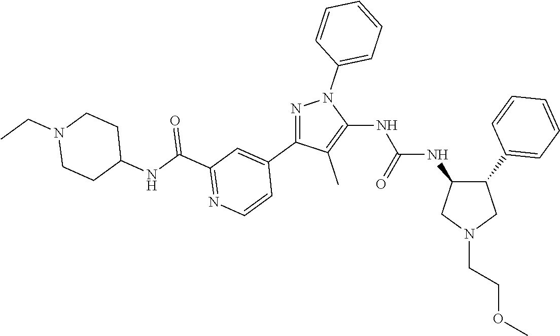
C1(NC(NC2=C(C)C(C3=CC(C(NC4CCN(CC)CC4)=O)=NC=C3)=NN2C2=CC=CC=C2)=O)C(C2=CC=CC=C2)CN(CCOC)C1
